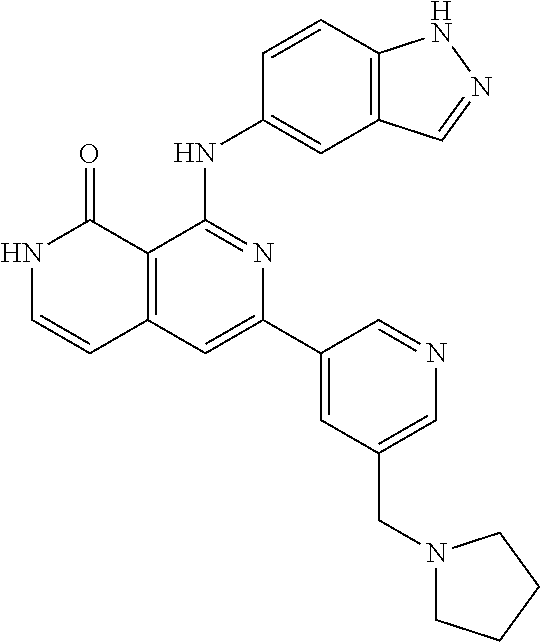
C1=CC(NC2=NC(C3=CC(CN4CCCC4)=CN=C3)=CC3=C2C(=O)NC=C3)=CC2=C1NN=C2
